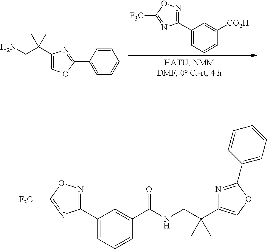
C1(C2=CC=CC([CO2H])=C2)=NOC([F3C])=N1.C1(C2=CC=CC=C2)=NC(C(CN)(C)C)=CO1.C1(C2=CC=CC(C(NCC(C3=COC(C4=CC=CC=C4)=N3)(C)C)=O)=C2)=NOC([F3C])=N1
